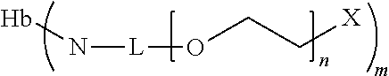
N([L]OCC[X])[Hb]
